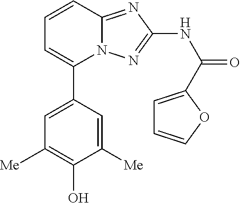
C1=C(C2=CC=CC3=NC(NC(=O)C4=CC=CO4)=NN23)C=C([Me])C(O)=C1[Me]
